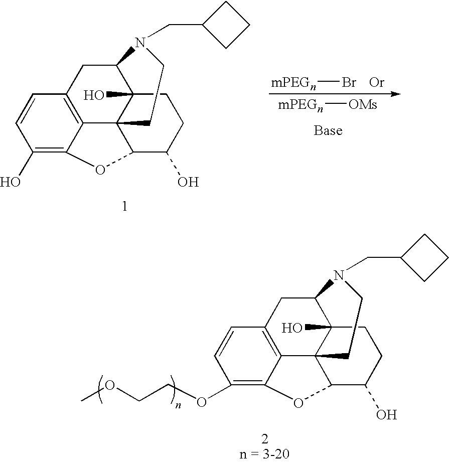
C12=C3C=CC(OCCOC)=C1OC1C24C(O)(C(C3)N(CC2CCC2)CC4)CCC1O.C12=C3C=CC(O)=C1OC1C24C(O)(C(C3)N(CC2CCC2)CC4)CCC1O.[mPEGn]Br.[Or].[mPEGn][OMs]
